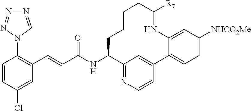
C1=CC(Cl)=CC(C=CC(NC2C3=NC=CC(=C3)C3=CC=C([NHCO2Me])C=C3NC([R7])CCCC2)=O)=C1N1C=NN=N1
